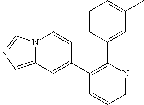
C1(C2=CC3=CN=CN3C=C2)=C(C2=CC(C)=CC=C2)N=CC=C1
